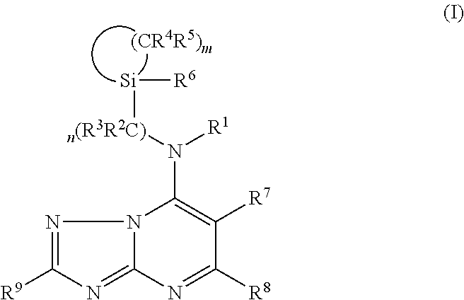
N12C(=NC([R9])=N1)N=C([R8])C([R7])=C2N([n(R3R2C)][Si][R6])[R1].[(CR4R5)m]
